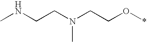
CNCCN(CCO*)C
